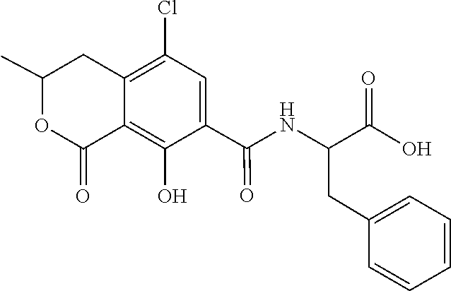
C12=C(Cl)C=C(C(=O)NC(CC3=CC=CC=C3)C(=O)O)C(O)=C1C(=O)OC(C)C2
